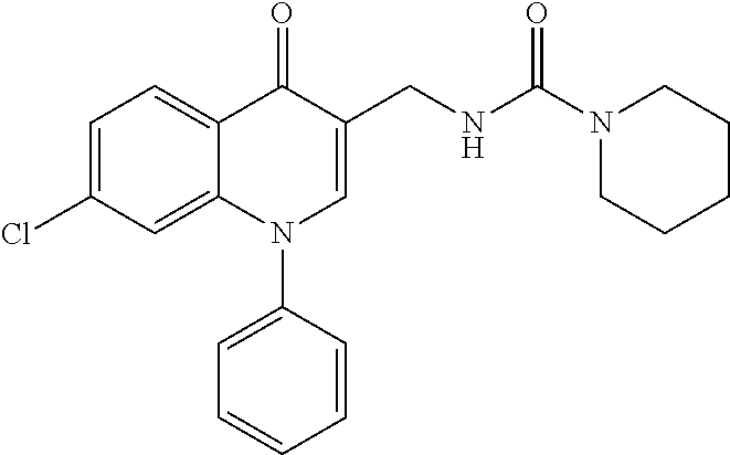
C1=C(Cl)C=C2C(=C1)C(=O)C(CNC(N1CCCCC1)=O)=CN2C1=CC=CC=C1
